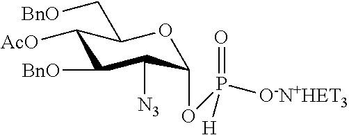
C1([AcO])C([BnO])C([N3])C(OP([O-N+HET3])(=O)[H])OC1C[BnO]
